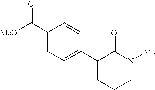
[MeO]C(C1=CC=C(C2CCCN([Me])C2=O)C=C1)=O
